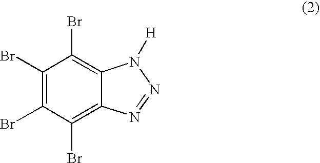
C1(Br)=C(Br)C(Br)=C2C(=C1Br)N([H])N=N2
